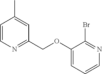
C1=CN=C(COC2=CC=CN=C2Br)C=C1C
